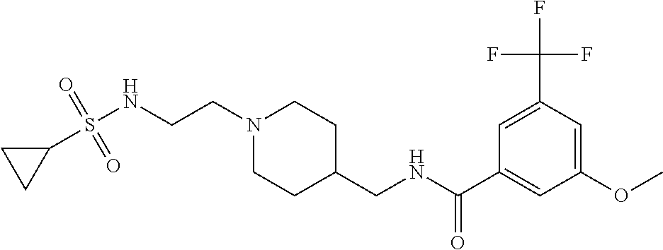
C1(S(NCCN2CCC(CNC(=O)C3=CC(OC)=CC(C(F)(F)F)=C3)CC2)(=O)=O)CC1
